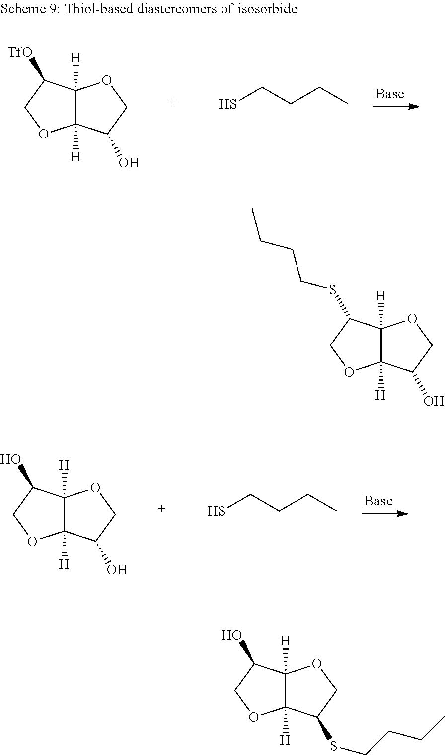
C12([H])C([H])(C(O)CO1)OCC2[TfO].SCCCC.C12([H])C([H])(C(O)CO1)OCC2O.SCCCC.C12([H])C([H])(C(O)CO1)OCC2SCCCC.C12([H])C([H])(C(SCCCC)CO1)OCC2O
